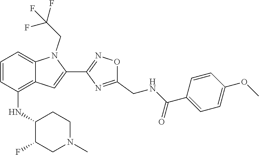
C1=CC(NC2C(F)CN(C)CC2)=C2C(=C1)N(CC(F)(F)F)C(C1=NOC(CNC(C3=CC=C(OC)C=C3)=O)=N1)=C2
